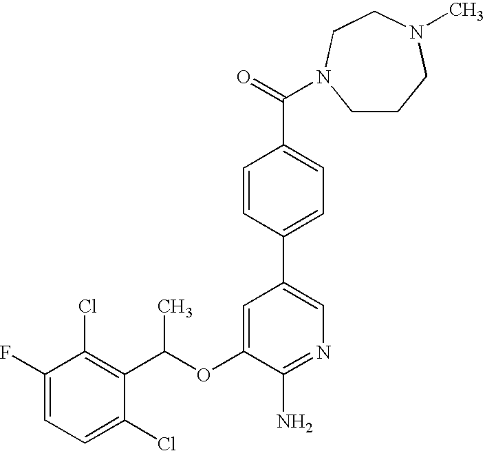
FC1=CC=C(Cl)C(C(OC2=CC(C3=CC=C(C(=O)N4CCCN(C)CC4)C=C3)=CN=C2N)C)=C1Cl
